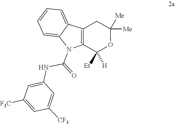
C1([Et])([H])OC([Me])([Me])CC2=C1N(C(NC1=CC([F3C])=CC([CF3])=C1)=O)C1=CC=CC=C21
